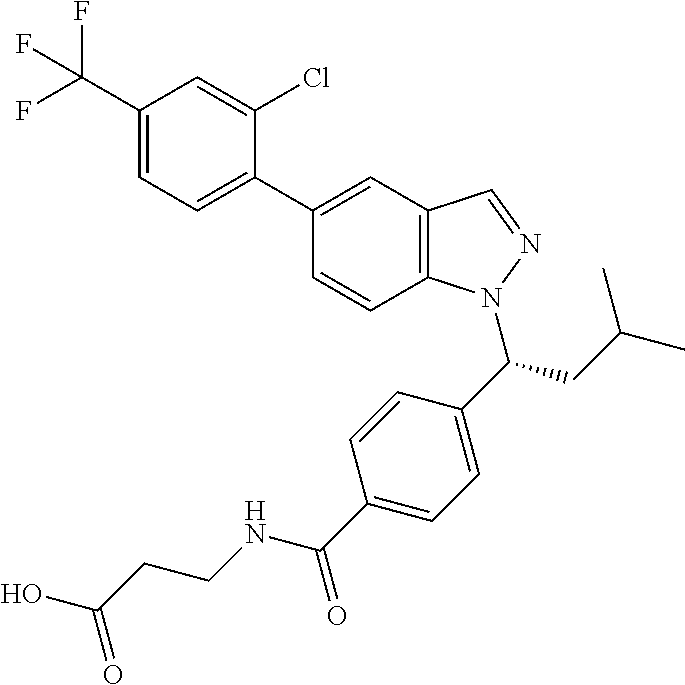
C1(C(F)(F)F)=CC=C(C2=CC3=C(C=C2)N(C(CC(C)C)C2=CC=C(C(=O)NCCC(O)=O)C=C2)N=C3)C(Cl)=C1
